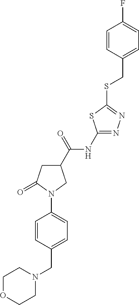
N1(CC2=CC=C(N3C(=O)CC(C(NC4=NN=C(SCC5=CC=C(F)C=C5)S4)=O)C3)C=C2)CCOCC1
